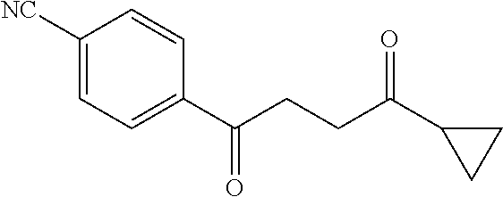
C1([NC])=CC=C(C(CCC(C2CC2)=O)=O)C=C1
